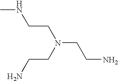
NCCN(CCN)CCNC
